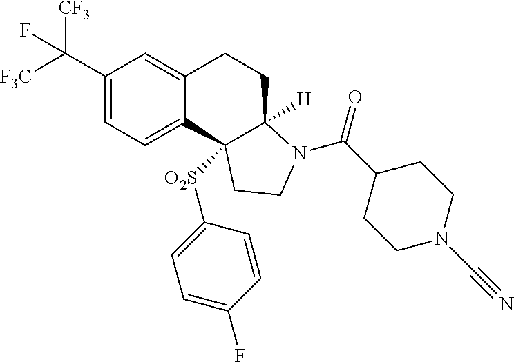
C1(C([F3C])([CF3])F)=CC=C2C(=C1)CCC1([H])C2([O2S]C2=CC=C(F)C=C2)CCN1C(C1CCN(C#N)CC1)=O
